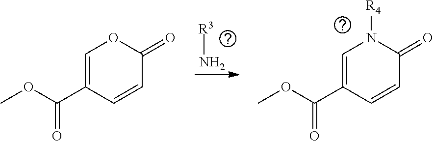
[R3]N.C1=C(C(OC)=O)C=CC(=O)N1[R4].C1=C(C(OC)=O)C=CC(=O)O1
